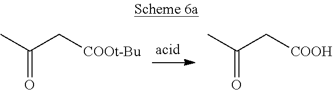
C(C[COOt-Bu])(C)=O.C(C[COOH])(C)=O
